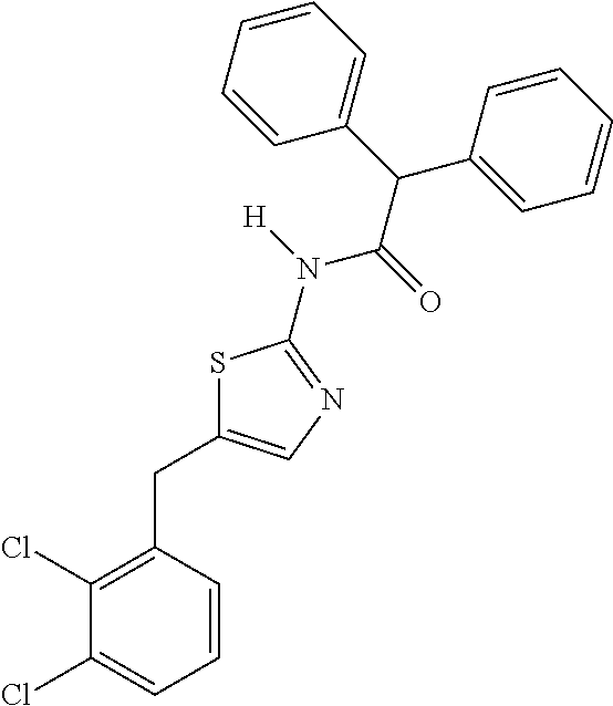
C1=CC(CC2=CN=C(N([H])C(=O)C(C3=CC=CC=C3)C3=CC=CC=C3)S2)=C(Cl)C(Cl)=C1
